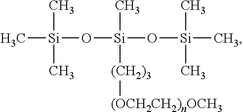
C[Si](C)(C)O[Si](C)([(CH2)3][(OCH2CH2)nOCH3])O[Si](C)(C)C
